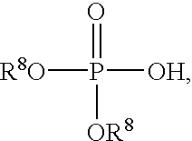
[R8O]P([OH])(=O)[OR8]
